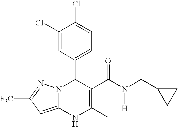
C1(Cl)=CC(C2N3C(=CC([F3C])=N3)NC(C)=C2C(N([H])CC2CC2)=O)=CC=C1Cl
